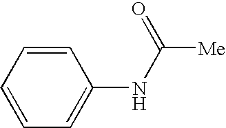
C1=CC=C(NC([Me])=O)C=C1
